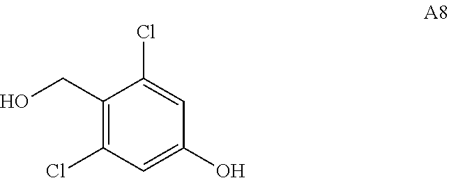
C1(CO)=C(Cl)C=C(O)C=C1Cl
